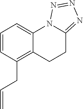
C1=CC(CC=C)=C2C(=C1)N1C(=NN=N1)CC2
